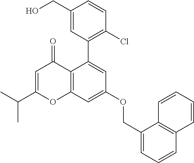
C1=C(C(C)C)OC2=C(C1=O)C(C1=C(Cl)C=CC(CO)=C1)=CC(OCC1=CC=CC3=C1C=CC=C3)=C2
